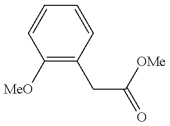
C1([MeO])=C(CC([OMe])=O)C=CC=C1
